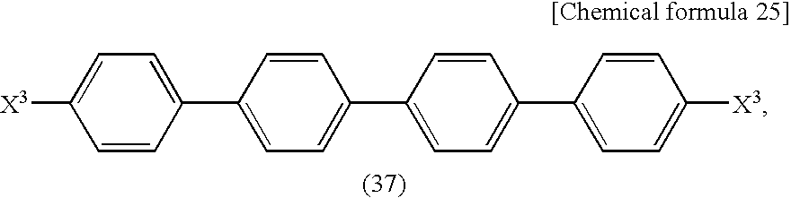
C1=C(C2=CC=C(C3=CC=C(C4=CC=C([X3])C=C4)C=C3)C=C2)C=CC([X3])=C1
